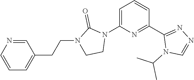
C(N1C(=O)N(C2=CC=CC(C3=NN=CN3C(C)C)=N2)CC1)CC1=CC=CN=C1
